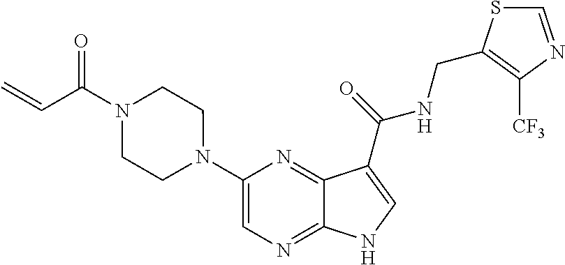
C1(N2CCN(C(C=C)=O)CC2)=CN=C2C(=N1)C(C(=O)NCC1=C([CF3])N=CS1)=CN2
